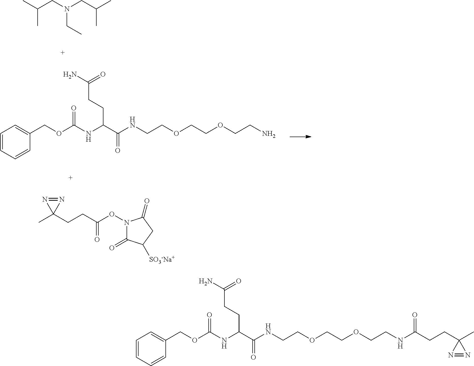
CC(CN(CC(C)C)CC)C.C1=CC=CC(COC(NC(C(NCCOCCOCCN)=O)CCC(=O)N)=O)=C1.CC1(CCC(ON2C(=O)C([SO3-Na+])CC2=O)=O)N=N1.C1=CC=CC(COC(NC(C(NCCOCCOCCNC(=O)CCC2(C)N=N2)=O)CCC(=O)N)=O)=C1
